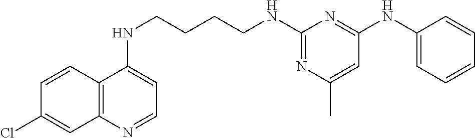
C12=C(N=CC=C1NCCCCNC1=NC(C)=CC(NC3=CC=CC=C3)=N1)C=C(Cl)C=C2
